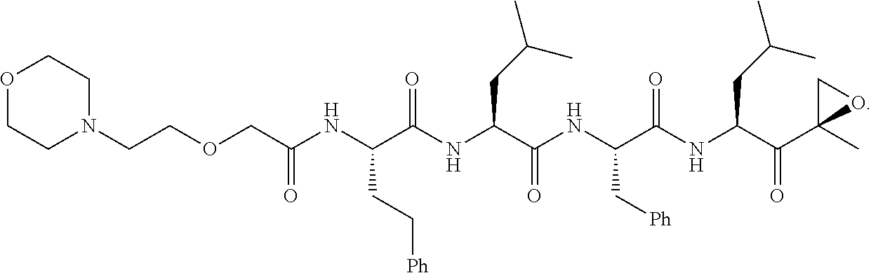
C(NC(C(NC(C(NC(C(NC(C(C1(C)OC1)=O)CC(C)C)=O)C[Ph])=O)CC(C)C)=O)CC[Ph])(=O)COCCN1CCOCC1
